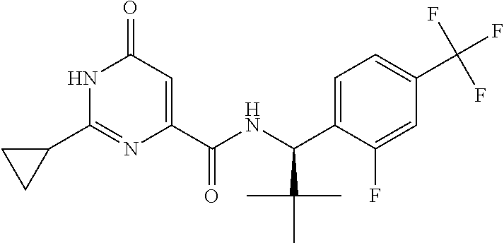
N1C(C2CC2)=NC(C(NC(C2=CC=C(C(F)(F)F)C=C2F)C(C)(C)C)=O)=CC1=O
